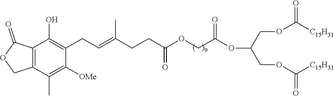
C12=C(C(C)=C([OMe])C(CC=C(CCC(=O)OCC(OC(COC([C15H31])=O)COC([C15H31])=O)=O)C)=C1O)COC2=O
